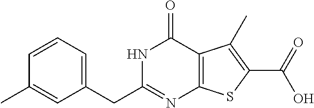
N1C(CC2=CC=CC(C)=C2)=NC2=C(C1=O)C(C)=C(C(=O)O)S2
